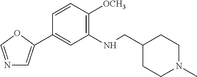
C1=CC([OCH3])=C(NCC2CCN(C)CC2)C=C1C1=CN=CO1
